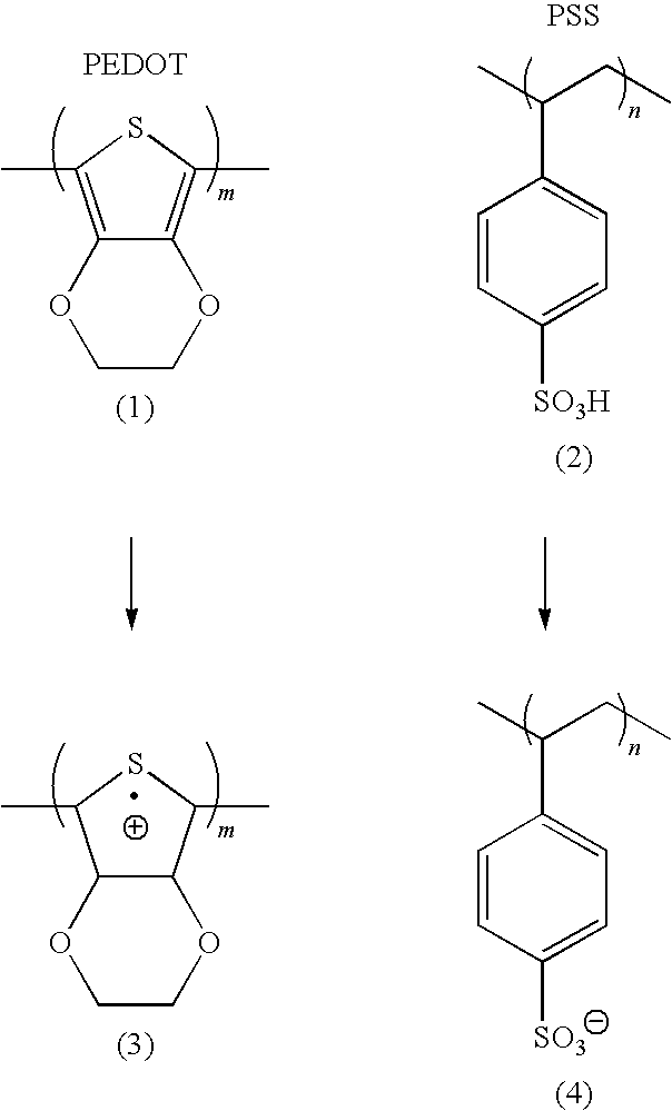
C1COC2=C(C)SC(C)=C2O1.C1=CC([SO3H])=CC=C1C(C)CC.[PSS].C1COC2C(O1)C(C)SC2C.C1=CC([SO3])=CC=C1C(C)CC
